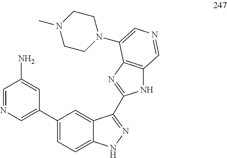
C1=NC=C(C2=CC=C3C(=C2)C(C2=NC4=C(N2)C=NC=C4N2CCN(C)CC2)=NN3)C=C1N
